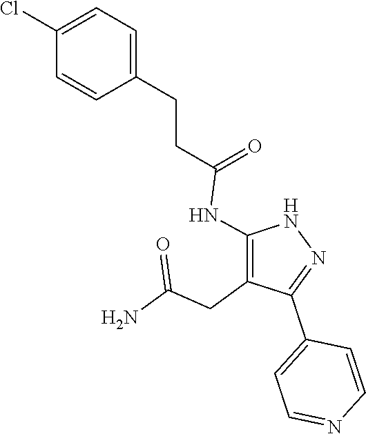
N1C(NC(CCC2=CC=C(Cl)C=C2)=O)=C(CC(N)=O)C(C2=CC=NC=C2)=N1
